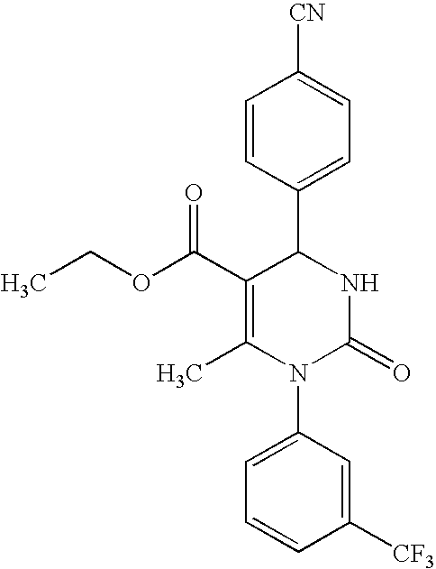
C1=CC(C2C(C(OCC)=O)=C(C)N(C3=CC=CC([CF3])=C3)C(=O)N2)=CC=C1[CN]
